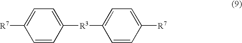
C1=CC([R3]C2=CC=C([R7])C=C2)=CC=C1[R7]
